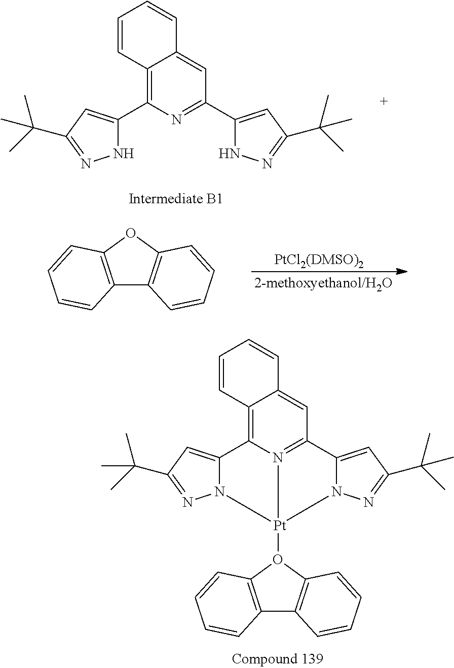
C12=C(C3=CC(C(C)(C)C)=NN3)N=C(C3=CC(C(C)(C)C)=NN3)C=C1C=CC=C2.C12=C(OC3=C1C=CC=C3)C=CC=C2.C12=C3N4=C(C=C1C=CC=C2)C1=CC(C(C)(C)C)=NN1[Pt]4(O1C2=C(C4=C1C=CC=C4)C=CC=C2)N1C3=CC(C(C)(C)C)=N1
